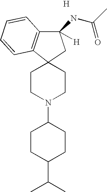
C12(CCN(C3CCC(C(C)C)CC3)CC1)C1=C(C(NC(C)=O)([H])C2)C=CC=C1.[H]
